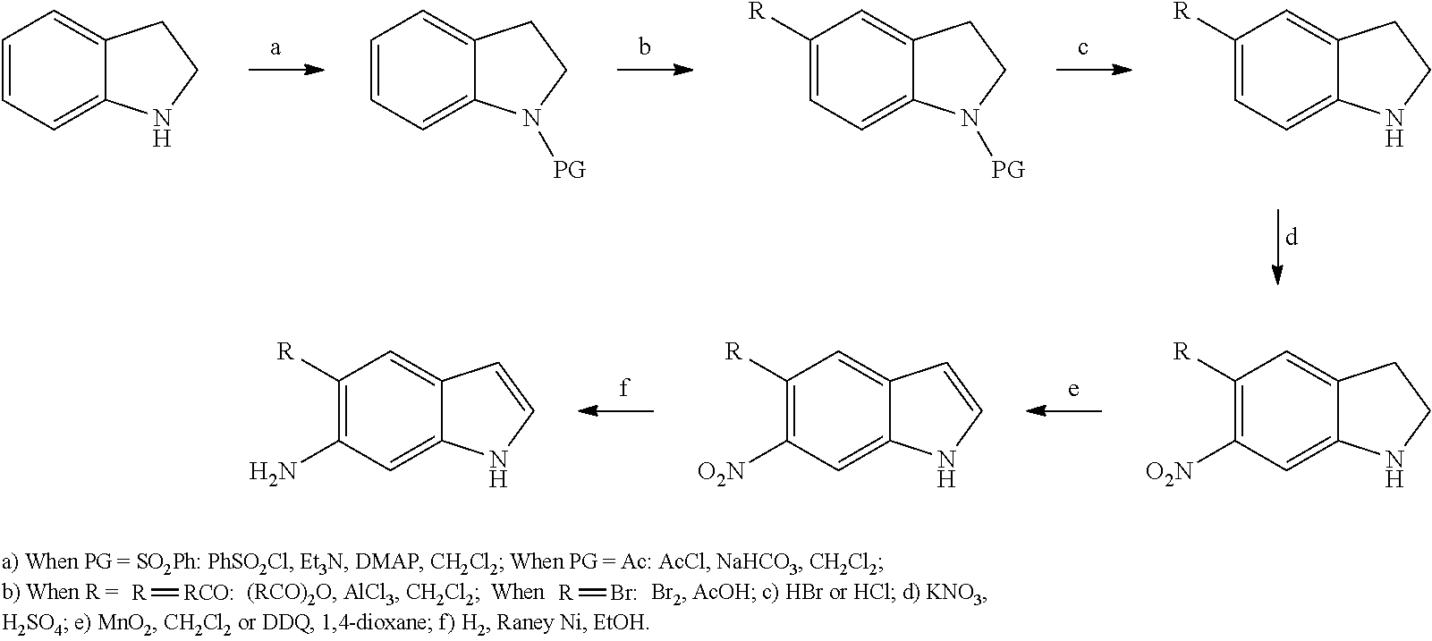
C1=CC=C2C(=C1)CCN2.C1=CC=C2C(=C1)CCN2[PG].C1([R])=CC=C2C(=C1)CCN2[PG].C1([R])=CC=C2C(=C1)CCN2.C1([R])=C([O2N])C=C2C(=C1)CCN2.C1([R])=C([O2N])C=C2C(=C1)C=CN2.C1([R])=C(N)C=C2C(=C1)C=CN2.[R]=[RCO:].[R]=Br
